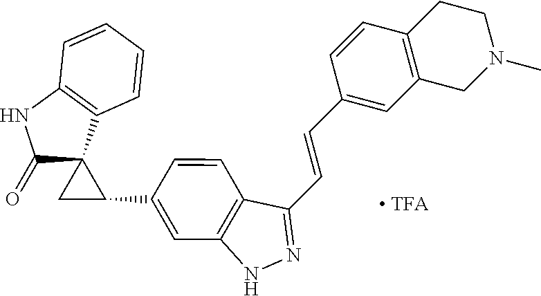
C1(=O)C2(C3=C(N1)C=CC=C3)CC2C1=CC2=C(C(C=CC3=CC4=C(C=C3)CCN(C)C4)=NN2)C=C1
